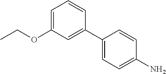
NC1=CC=C(C2=CC(OCC)=CC=C2)C=C1
